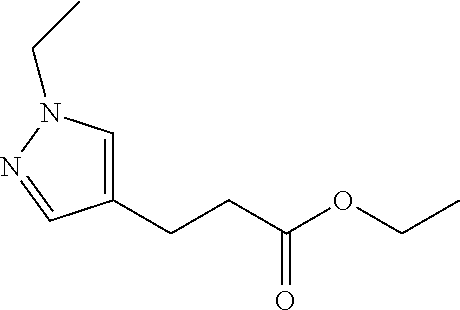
C1(CCC(OCC)=O)=CN(CC)N=C1
